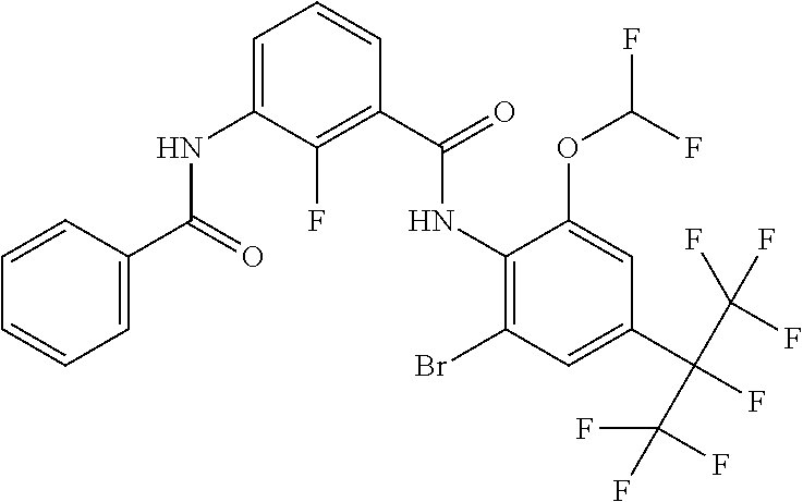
C1=CC(C(=O)NC2=CC=CC(C(=O)NC3=C(Br)C=C(C(C(F)(F)F)(C(F)(F)F)F)C=C3OC(F)F)=C2F)=CC=C1
